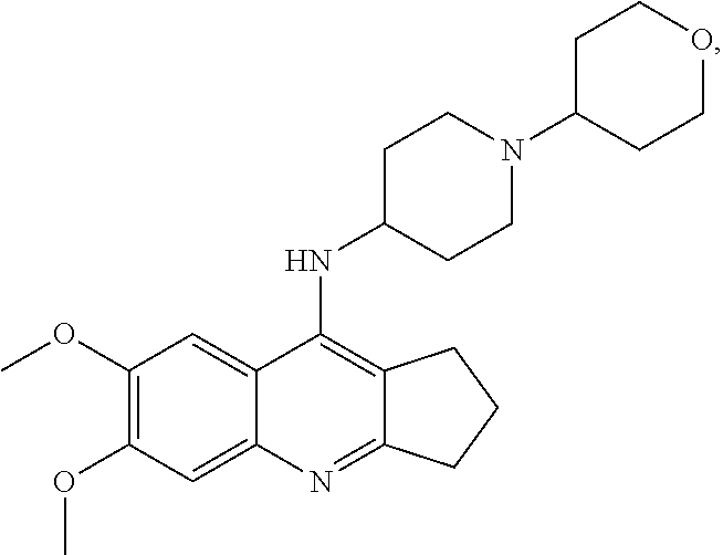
C12=C(NC3CCN(C4CCOCC4)CC3)C3=CC(OC)=C(OC)C=C3N=C1CCC2
